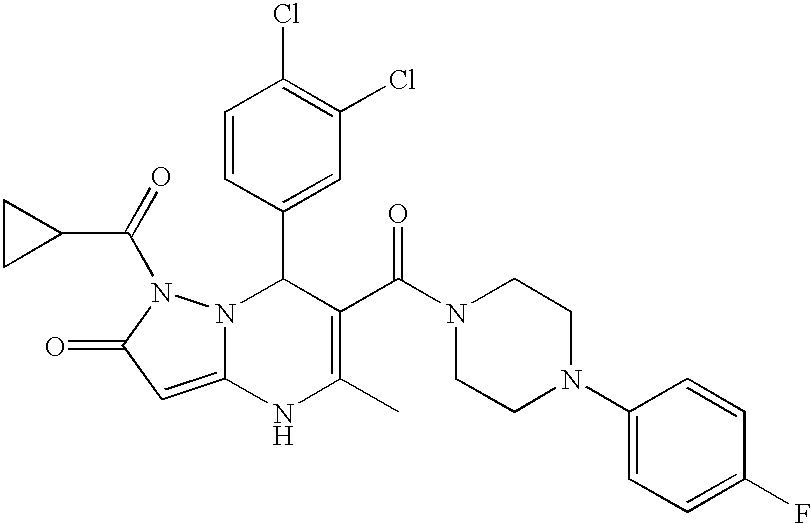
C1=CC(C2N3C(=CC(=O)N3C(=O)C3CC3)NC(C)=C2C(N2CCN(C3=CC=C(F)C=C3)CC2)=O)=CC(Cl)=C1Cl
